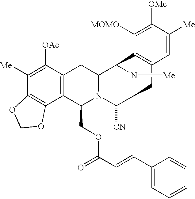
C1([Me])=C([OAc])C2=C(C3=C1OCO3)C(COC(=O)C=CC1=CC=CC=C1)N1C(C2)C2N([Me])C(C1[CN])CC1=C2C([MOMO])=C([OMe])C([Me])=C1
